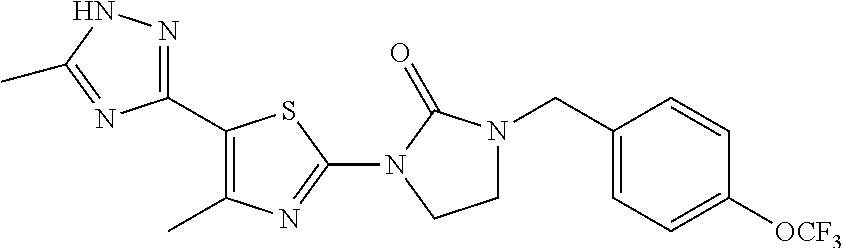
C1(C2=C(C)N=C(N3C(=O)N(CC4=CC=C([OCF3])C=C4)CC3)S2)=NNC(C)=N1
